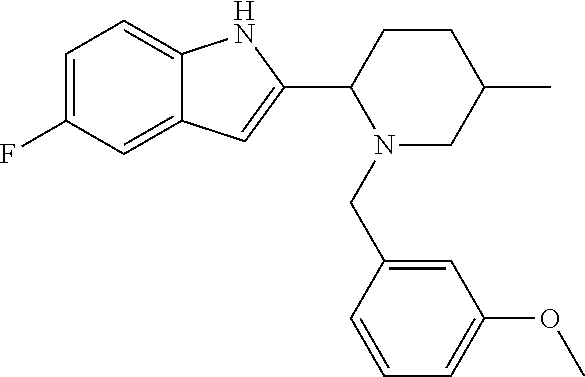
C1=C(F)C=C2C(=C1)NC(C1CCC(C)CN1CC1=CC(OC)=CC=C1)=C2
